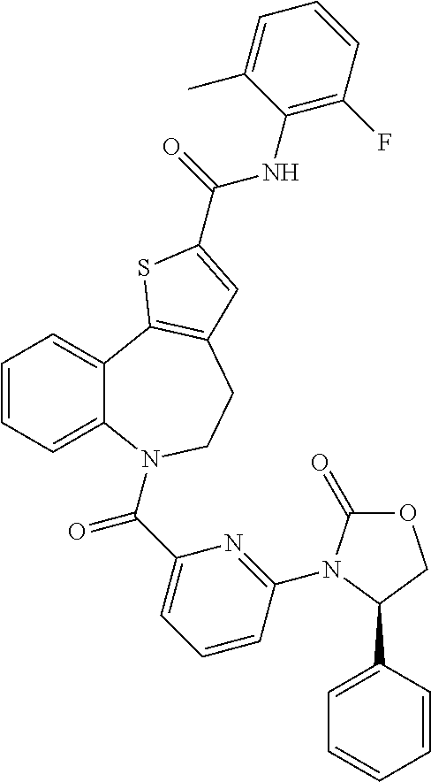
C1=CC=C2C(=C1)C1=C(CCN2C(C2=CC=CC(N3C(=O)OCC3C3=CC=CC=C3)=N2)=O)C=C(C(=O)NC2=C(F)C=CC=C2C)S1
